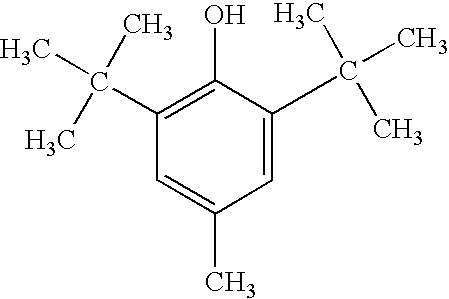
C1=C(C(C)(C)C)C(O)=C(C(C)(C)C)C=C1C
